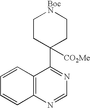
C1C([CO2Me])(C2=NC=NC3=C2C=CC=C3)CC[BocN]C1
